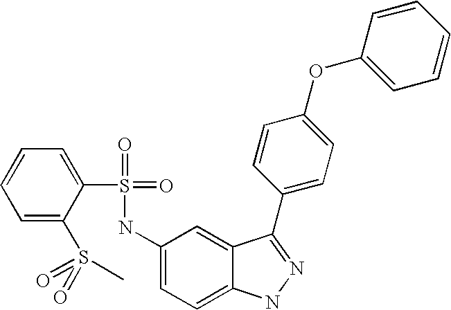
C1=CC=C(S(=O)(=O)C)C(S(=O)(=O)NC2=CC=C3C(=C2)C(C2=CC=C(OC4=CC=CC=C4)C=C2)=NN3)=C1
